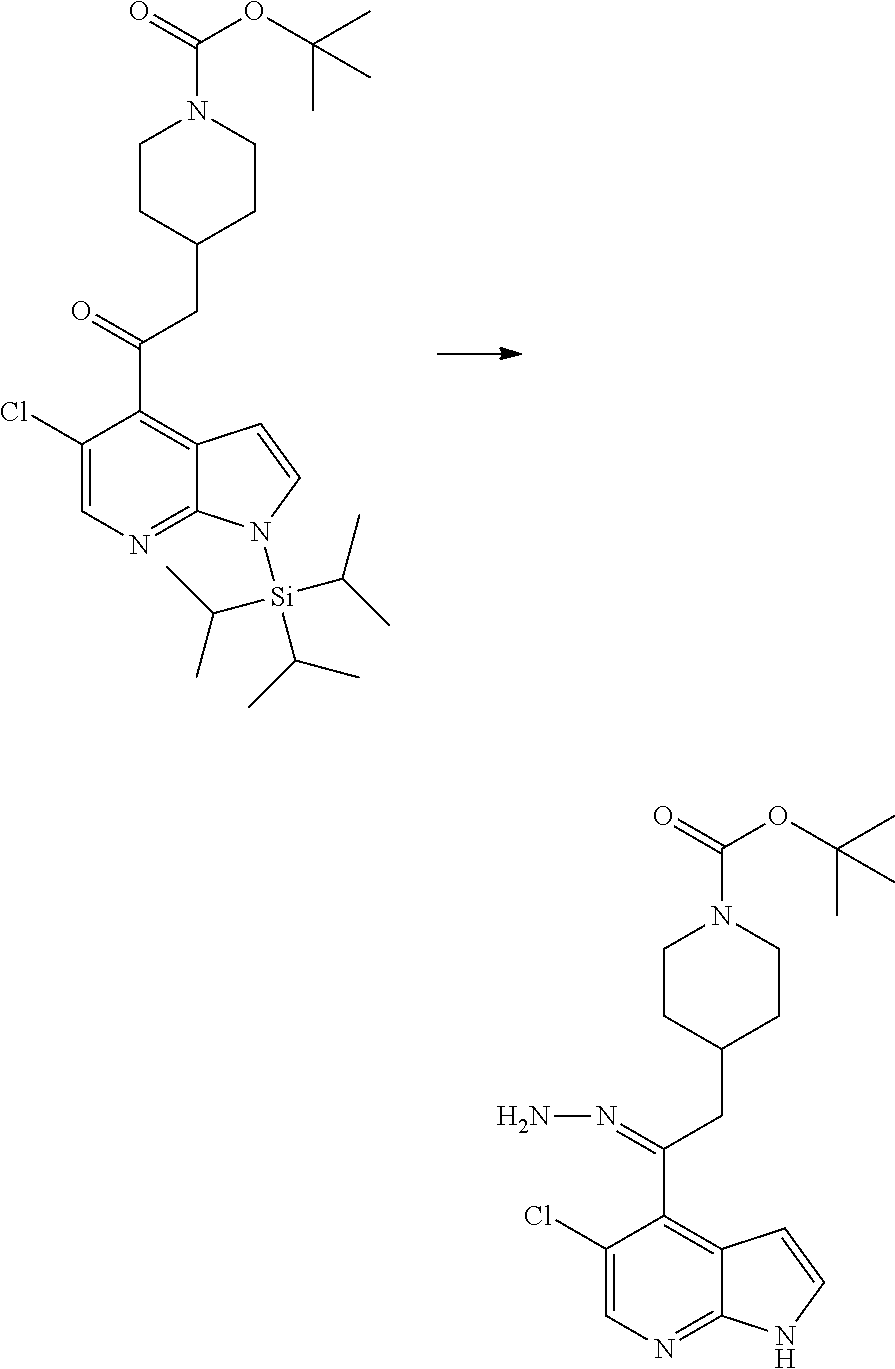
C1CC(CC(C2=C3C(=NC=C2Cl)N([Si](C(C)C)(C(C)C)C(C)C)C=C3)=O)CCN1C(OC(C)(C)C)=O.C1CC(CC(C2=C3C(=NC=C2Cl)NC=C3)=NN)CCN1C(OC(C)(C)C)=O
